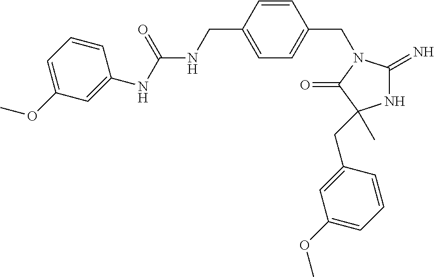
N1C(=N)N(CC2=CC=C(CNC(NC3=CC(OC)=CC=C3)=O)C=C2)C(=O)C1(C)CC1=CC(OC)=CC=C1
